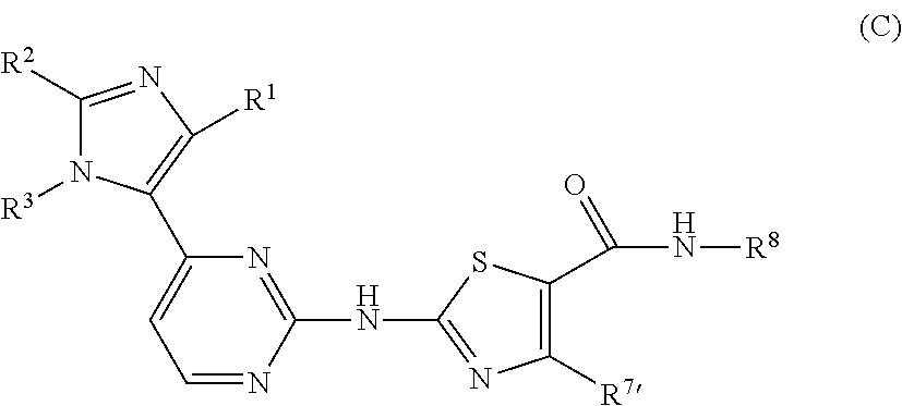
C1([R2])=NC([R1])=C(C2=CC=NC(NC3=NC([R7])=C(C(N[R8])=O)S3)=N2)N1[R3]
